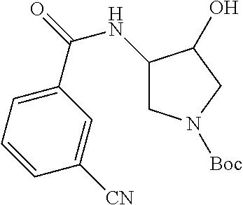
C1(NC(=O)C2=CC=CC([CN])=C2)CN([Boc])CC1O
